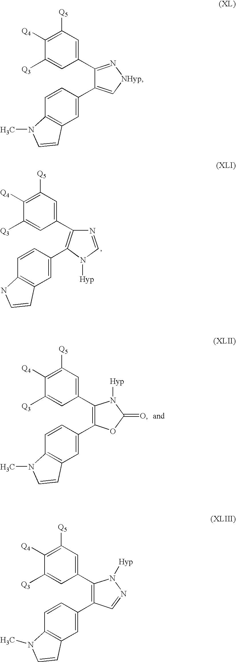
C1(C2=C(C3=CC4=C(C=C3)NC=C4)N([Hyp])C=N2)=CC([Q5])=C([Q4])C([Q3])=C1.C1(C2=C(C3=CC4=C(C=C3)N(C)C=C4)OC(=O)N2[Hyp])=CC([Q5])=C([Q4])C([Q3])=C1.C1(C2=N[NHyp]C=C2C2=CC3=C(C=C2)N(C)C=C3)=CC([Q5])=C([Q4])C([Q3])=C1.C1(C2=C(C3=CC4=C(C=C3)N(C)C=C4)C=NN2[Hyp])=CC([Q5])=C([Q4])C([Q3])=C1
